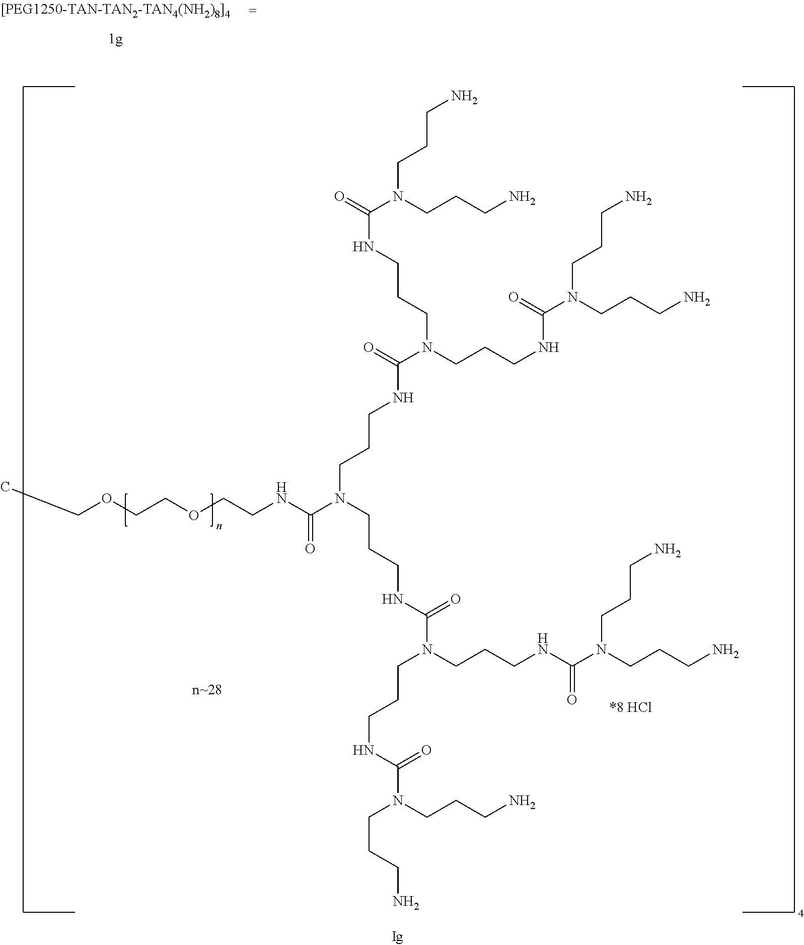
C(N(C(NCCOCCOCC)=O)CCCNC(=O)N(CCCNC(N(CCCN)CCCN)=O)CCCNC(N(CCCN)CCCN)=O)CCNC(N(CCCNC(N(CCCN)CCCN)=O)CCCNC(=O)N(CCCN)CCCN)=O
